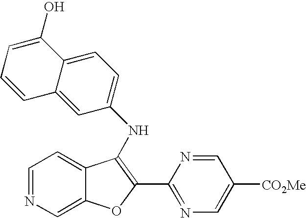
C12=CC=NC=C1OC(C1=NC=C([CO2Me])C=N1)=C2NC1=CC=C2C(=C1)C=CC=C2O
